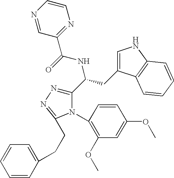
C1(C(CC2=CNC3=C2C=CC=C3)NC(=O)C2=NC=CN=C2)=NN=C(CCC2=CC=CC=C2)N1C1=C(OC)C=C(OC)C=C1
